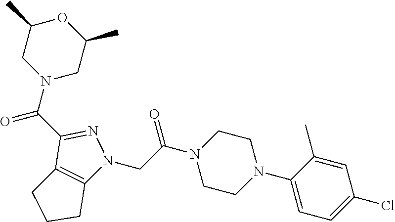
C1(C(N2CC(C)OC(C)C2)=O)=NN(CC(N2CCN(C3=CC=C(Cl)C=C3C)CC2)=O)C2=C1CCC2
